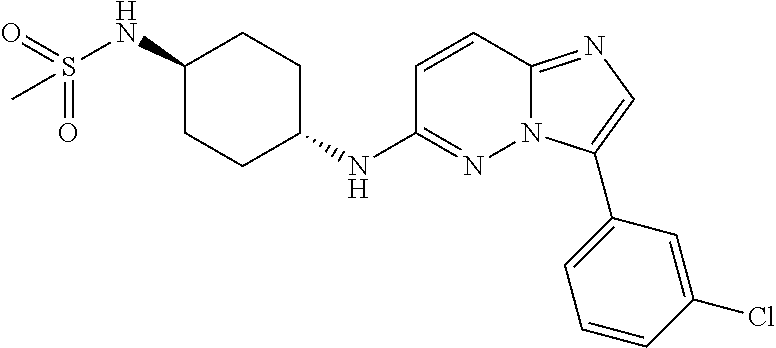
C1(NS(=O)(=O)C)CCC(NC2=NN3C(=NC=C3C3=CC=CC(Cl)=C3)C=C2)CC1
